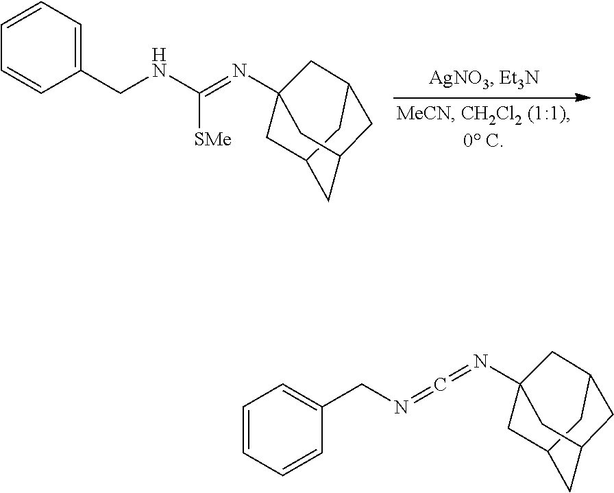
C12CC3CC(CC(N=C(NCC4=CC=CC=C4)[SMe])(C1)C3)C2.C1=CC=CC(CN=C=NC23CC4CC(CC(C2)C4)C3)=C1
